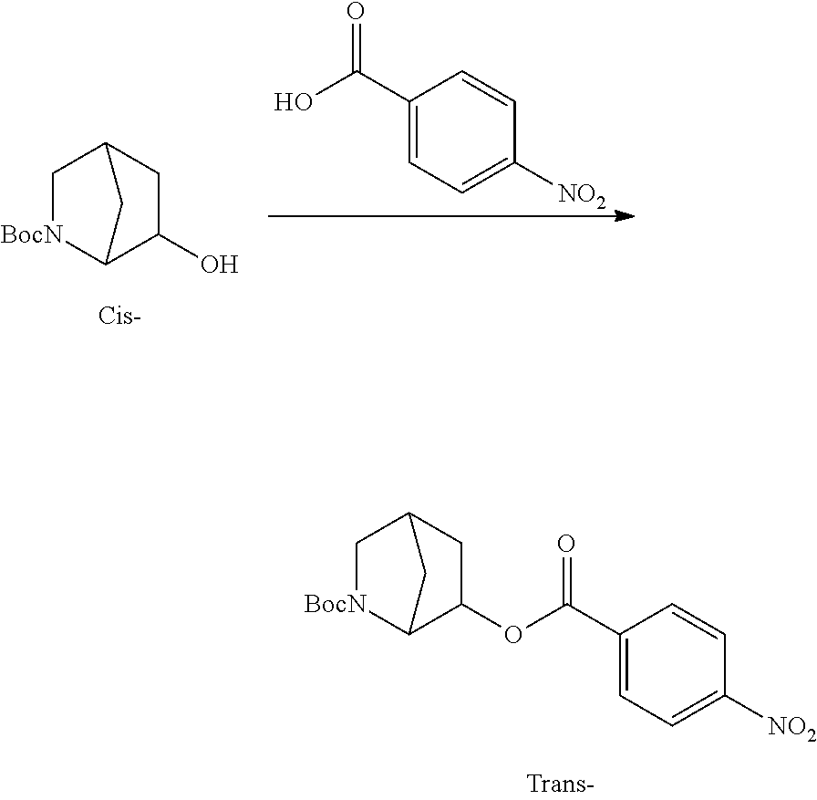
[BocN]1C2C(O)CC(C1)C2.C1(C(O)=O)=CC=C([NO2])C=C1.[BocN]1C2C(OC(C3=CC=C([NO2])C=C3)=O)CC(C1)C2
